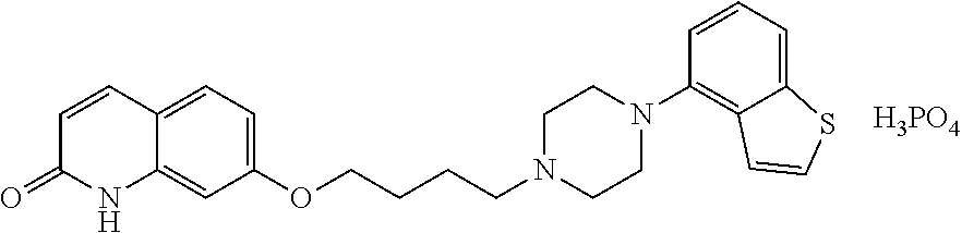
C1=CC2=CC=C(OCCCCN3CCN(C4=C5C(=CC=C4)SC=C5)CC3)C=C2NC1=O.[H3PO4]
